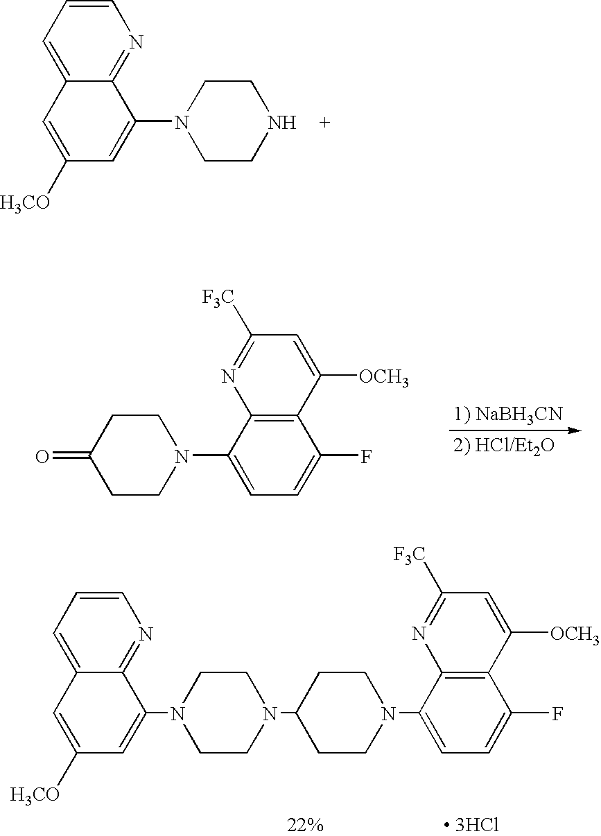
C1=C2C(=NC=C1)C(N1CCNCC1)=CC([H3CO])=C2.C1([OCH3])=CC([F3C])=NC2=C1C(F)=CC=C2N1CCC(=O)CC1.C1=C2C(=NC=C1)C(N1CCN(C3CCN(C4=CC=C(F)C5=C4N=C([F3C])C=C5[OCH3])CC3)CC1)=CC([H3CO])=C2.[ 3HCl]
